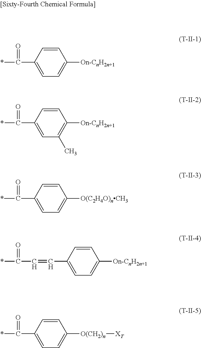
C1=C(C(*)=O)C=CC([On-CnH2n+1])=C1.C1=C(C(*)=O)C=CC([On-CnH2n+1])=C1C.C1=C(C(*)=O)C=CC([O(C2H4O)nCH3])=C1.C1=C(C=CC(*)=O)C=CC([On-CnH2n+1])=C1.C1=C(C(*)=O)C=CC([O(CH2)n][XT])=C1
